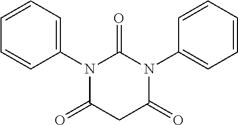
N1(C2=CC=CC=C2)C(=O)CC(=O)N(C2=CC=CC=C2)C1=O
